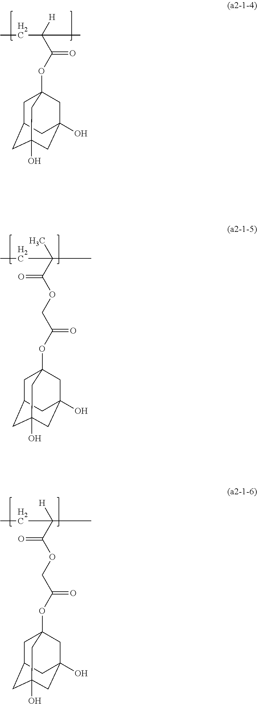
CCC([H])(C(=O)OC12CC3CC(O)(CC(O)(C1)C3)C2)C.CCC(C)(C)C(OCC(=O)OC12CC3CC(O)(CC(O)(C1)C3)C2)=O.CCC([H])(C)C(OCC(=O)OC12CC3CC(O)(CC(O)(C1)C3)C2)=O
